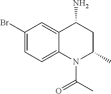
C1(Br)=CC=C2C(=C1)C(N)CC(C)N2C(=O)C
